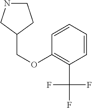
C1=CC=CC(OCC2CCNC2)=C1C(F)(F)F
